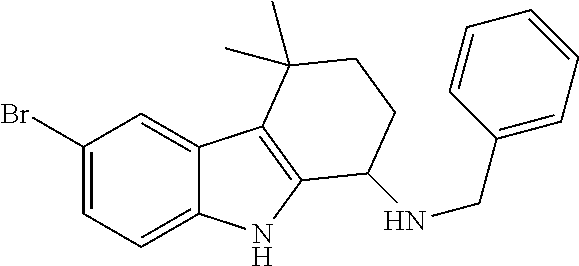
C1(Br)=CC=C2C(=C1)C1=C(N2)C(NCC2=CC=CC=C2)CCC1(C)C
